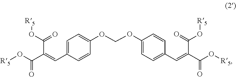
[R5]OC(C(=CC1=CC=C(OCOC2=CC=C(C=C(C(O[R5])=O)C(O[R5])=O)C=C2)C=C1)C(O[R5])=O)=O
